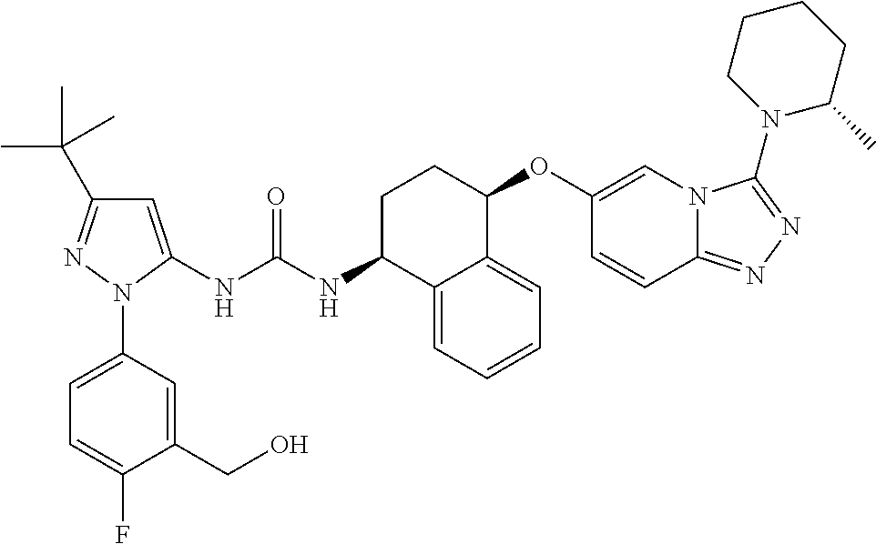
C1=C(NC(NC2C3=CC=CC=C3C(OC3=CN4C(=NN=C4N4C(C)CCCC4)C=C3)CC2)=O)N(C2=CC=C(F)C(CO)=C2)N=C1C(C)(C)C
